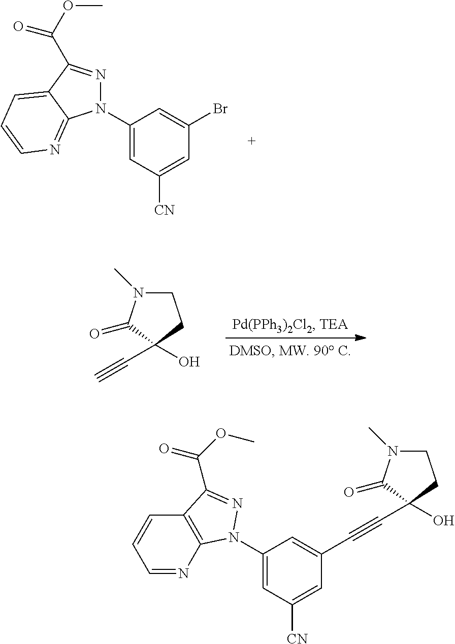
C12=NC=CC=C1C(C(OC)=O)=NN2C1=CC([CN])=CC(Br)=C1.C1N(C)C(=O)C(C#C)(O)C1.C1(N2C3=C(C=CC=N3)C(C(=O)OC)=N2)=CC([CN])=CC(C#CC2(O)C(=O)N(C)CC2)=C1
